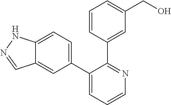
C12=CC=C(C3=CC=CN=C3C3=CC(CO)=CC=C3)C=C1C=NN2
